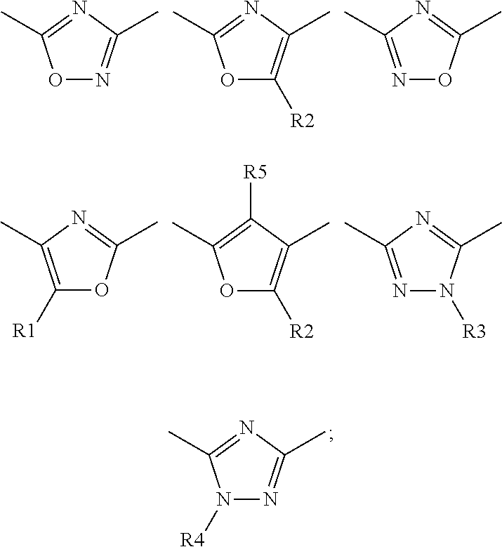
O1N=C(C)N=C1C.O1C([R2])=C(C)N=C1C.N1=C(C)N=C(C)O1.C1([R1])=C(C)N=C(C)O1.O1C([R2])=C(C)C([R5])=C1C.N1=C(C)N=C(C)N1[R3].N1([R4])N=C(C)N=C1C
